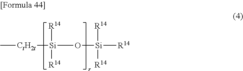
C[CtH2t][Si](O[Si]([R14])([R14])[R14])([R14])[R14]
